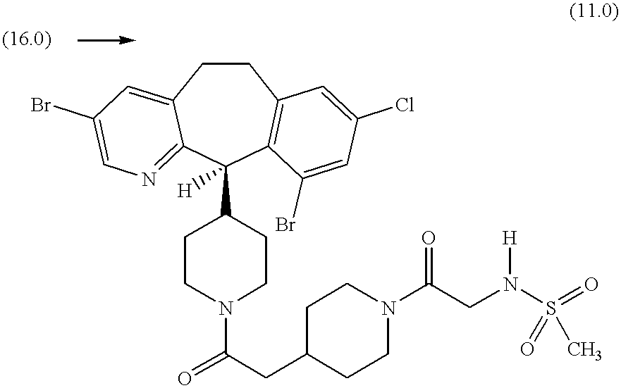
C1CC2=CC(Br)=CN=C2C(C2CCN(C(=O)CC3CCN(C(CN(S(=O)(=O)C)[H])=O)CC3)CC2)([H])C2=C1C=C(Cl)C=C2Br
